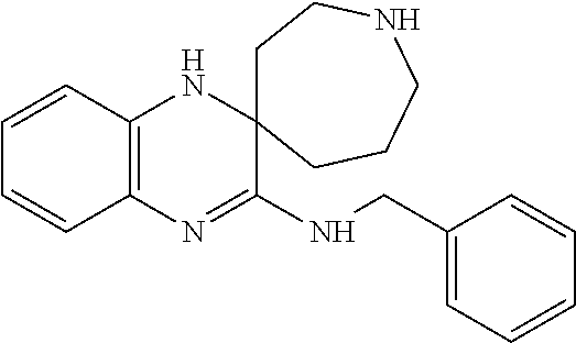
C12=C(N=C(NCC3=CC=CC=C3)C3(N1)CCNCCC3)C=CC=C2
